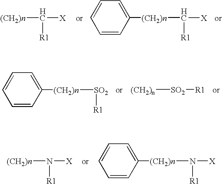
[(CH2)n]C([X])[R1].C1=CC=CC([(CH2)n]C([X])[R1])=C1.C1=CC=CC([(CH2)n][SO2][R1])=C1.[(CH2)n][SO2][R1].[(CH2)n]N([X])[R1].C1=CC=CC([(CH2)n]N([R1])[X])=C1
